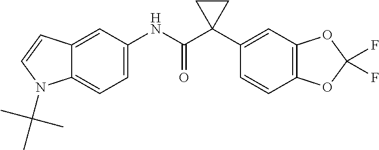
C12=CC(NC(C3(C4=CC5=C(C=C4)OC(F)(F)O5)CC3)=O)=CC=C1N(C(C)(C)C)C=C2
